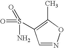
C1=NOC(C)=C1S(=O)(N)=O
